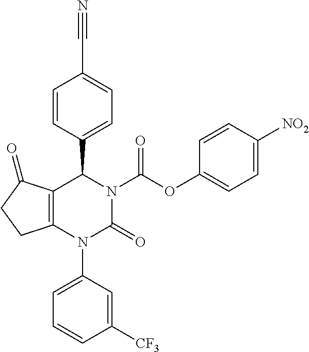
C1=CC(C2C3=C(N(C4=CC=CC([CF3])=C4)C(=O)N2C(OC2=CC=C([NO2])C=C2)=O)CCC3=O)=CC=C1C#N
